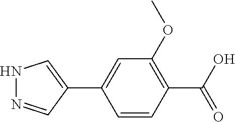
C1=CC(C(O)=O)=C(OC)C=C1C1=CNN=C1
